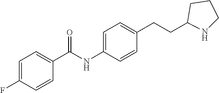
C1=C(F)C=CC(C(NC2=CC=C(CCC3CCCN3)C=C2)=O)=C1
